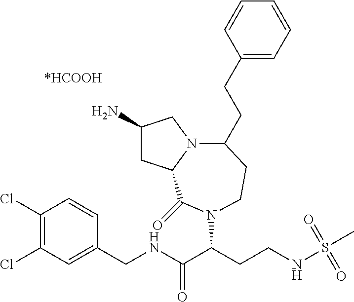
C1(N)CC2N(C1)C(CCC1=CC=CC=C1)CCN(C(CCNS(C)(=O)=O)C(NCC1=CC(Cl)=C(Cl)C=C1)=O)C2=O
